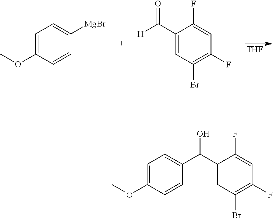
[THF].C1=C(OC)C=CC([MgBr])=C1.C1(C([H])=O)=CC(Br)=C(F)C=C1F.C1(C(O)C2=CC=C(OC)C=C2)=CC(Br)=C(F)C=C1F
